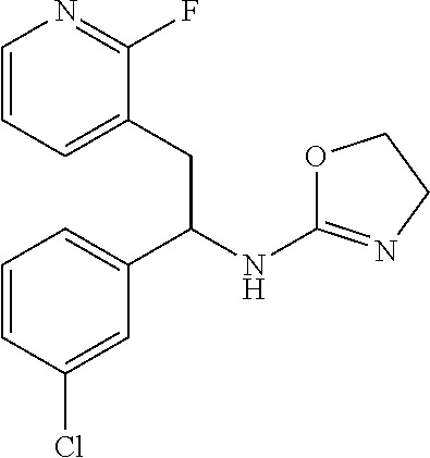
C1=CC=C(CC(C2=CC=CC(Cl)=C2)NC2=NCCO2)C(F)=N1
